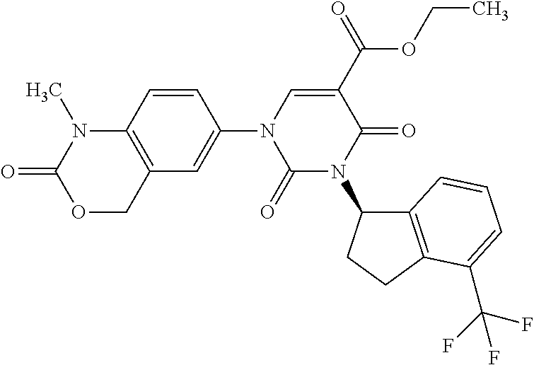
C1=CC2=C(C=C1N1C(=O)N(C3C4=C(CC3)C(C(F)(F)F)=CC=C4)C(=O)C(C(=O)OCC)=C1)COC(=O)N2C
